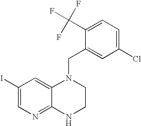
C1(I)=CN=C2C(=C1)N(CC1=CC(Cl)=CC=C1C(F)(F)F)CCN2
